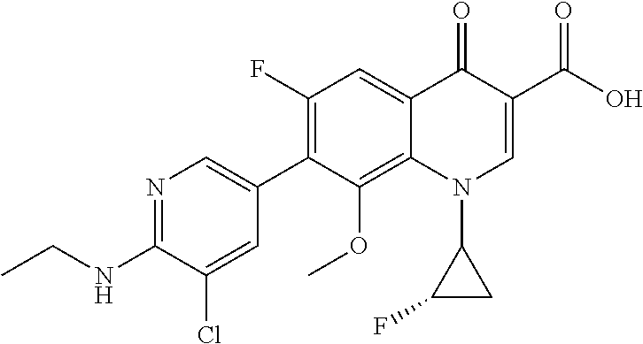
C12=C(OC)C(C3=CN=C(NCC)C(Cl)=C3)=C(F)C=C1C(=O)C(C(O)=O)=CN2C1CC1F
